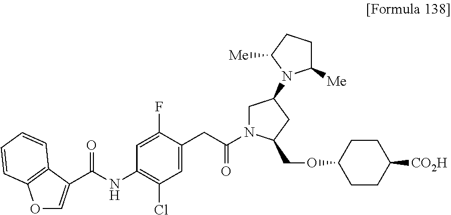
C1=C(C(NC2=C(Cl)C=C(CC(=O)N3CC(N4C([Me])CCC4[Me])CC3COC3CCC([CO2H])CC3)C(F)=C2)=O)C2=C(C=CC=C2)O1
